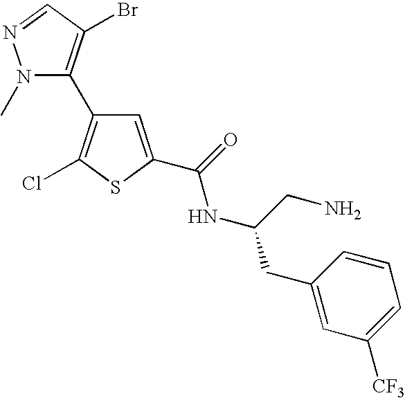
N1(C)N=CC(Br)=C1C1=C(Cl)SC(C(=O)NC(CC2=CC([CF3])=CC=C2)CN)=C1
